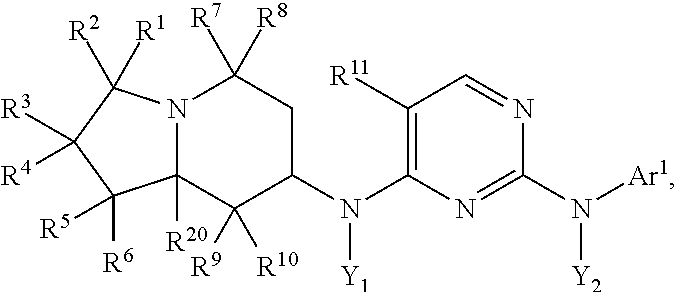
N12C([R20])(C([R9])([R10])C(N(C3=C([R11])C=NC(N([Ar1])[Y2])=N3)[Y1])CC1([R7])[R8])C([R6])([R5])C([R3])([R4])C2([R2])[R1]
